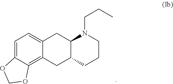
C1=C2C(=C3C(=C1)CC1C(C3)CCCN1CCC)OCO2
